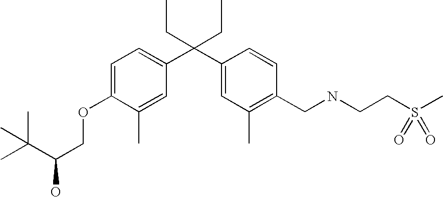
C1=C(C)C(OCC(C(C)(C)C)O)=CC=C1C(C1=CC(C)=C(CNCCS(C)(=O)=O)C=C1)(CC)CC
